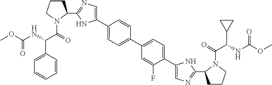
C1(C2=CN=C(C3CCCN3C(=O)C(NC(OC)=O)C3=CC=CC=C3)N2)=CC=C(C2=CC=C(C3=CN=C(C4CCCN4C(=O)C(NC(OC)=O)C4CC4)N3)C(F)=C2)C=C1
